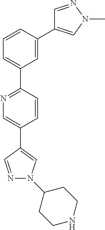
N1=C(C2=CC=CC(C3=CN(C)N=C3)=C2)C=CC(C2=CN(C3CCNCC3)N=C2)=C1
